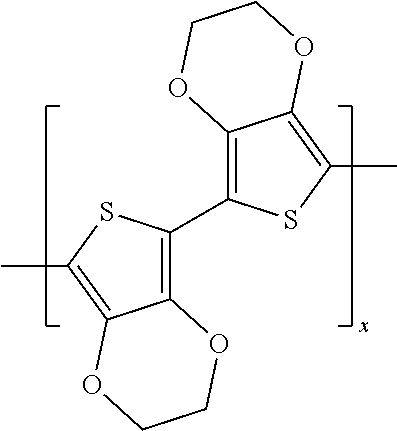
C12=C(C3=C4C(=C(C)S3)OCCO4)SC(C)=C1OCCO2
